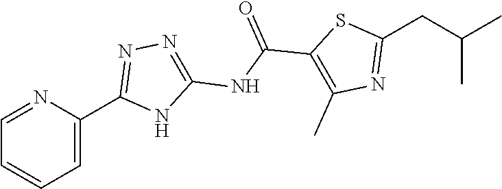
C1=C(C2=NN=C(NC(C3=C(C)N=C(CC(C)C)S3)=O)N2)N=CC=C1
